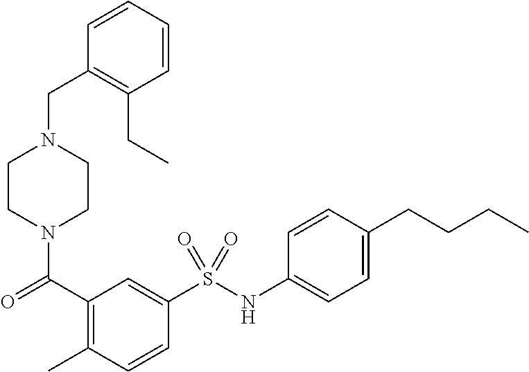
C1CN(C(=O)C2=C(C)C=CC(S(NC3=CC=C(CCCC)C=C3)(=O)=O)=C2)CCN1CC1=C(CC)C=CC=C1
